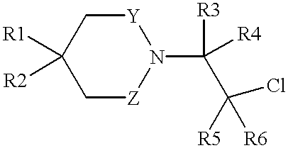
[Y]1CC([R1])([R2])C[Z]N1C([R3])([R4])C(Cl)([R5])[R6]
